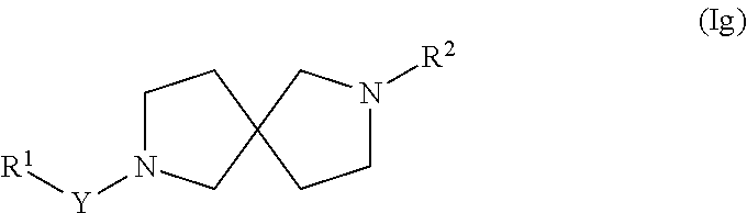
C1N([Y][R1])CC2(C1)CCN([R2])C2
